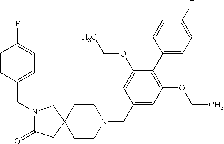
N1(CC2=CC=C(F)C=C2)C(=O)CC2(C1)CCN(CC1=CC(OCC)=C(C3=CC=C(F)C=C3)C(OCC)=C1)CC2
